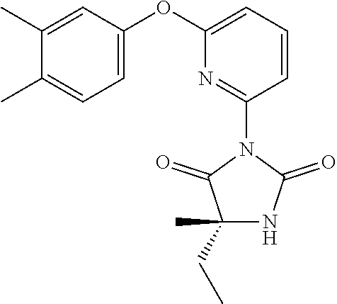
C1=CC=C(OC2=CC=C(C)C(C)=C2)N=C1N1C(=O)C(CC)(C)NC1=O
